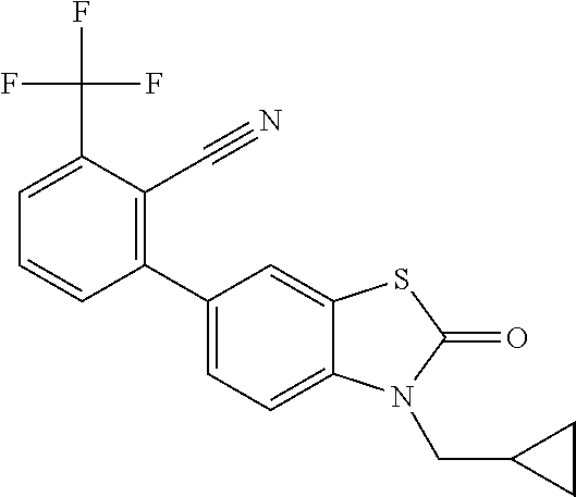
C1(C2=CC=C3C(=C2)SC(=O)N3CC2CC2)=C(C#N)C(C(F)(F)F)=CC=C1
